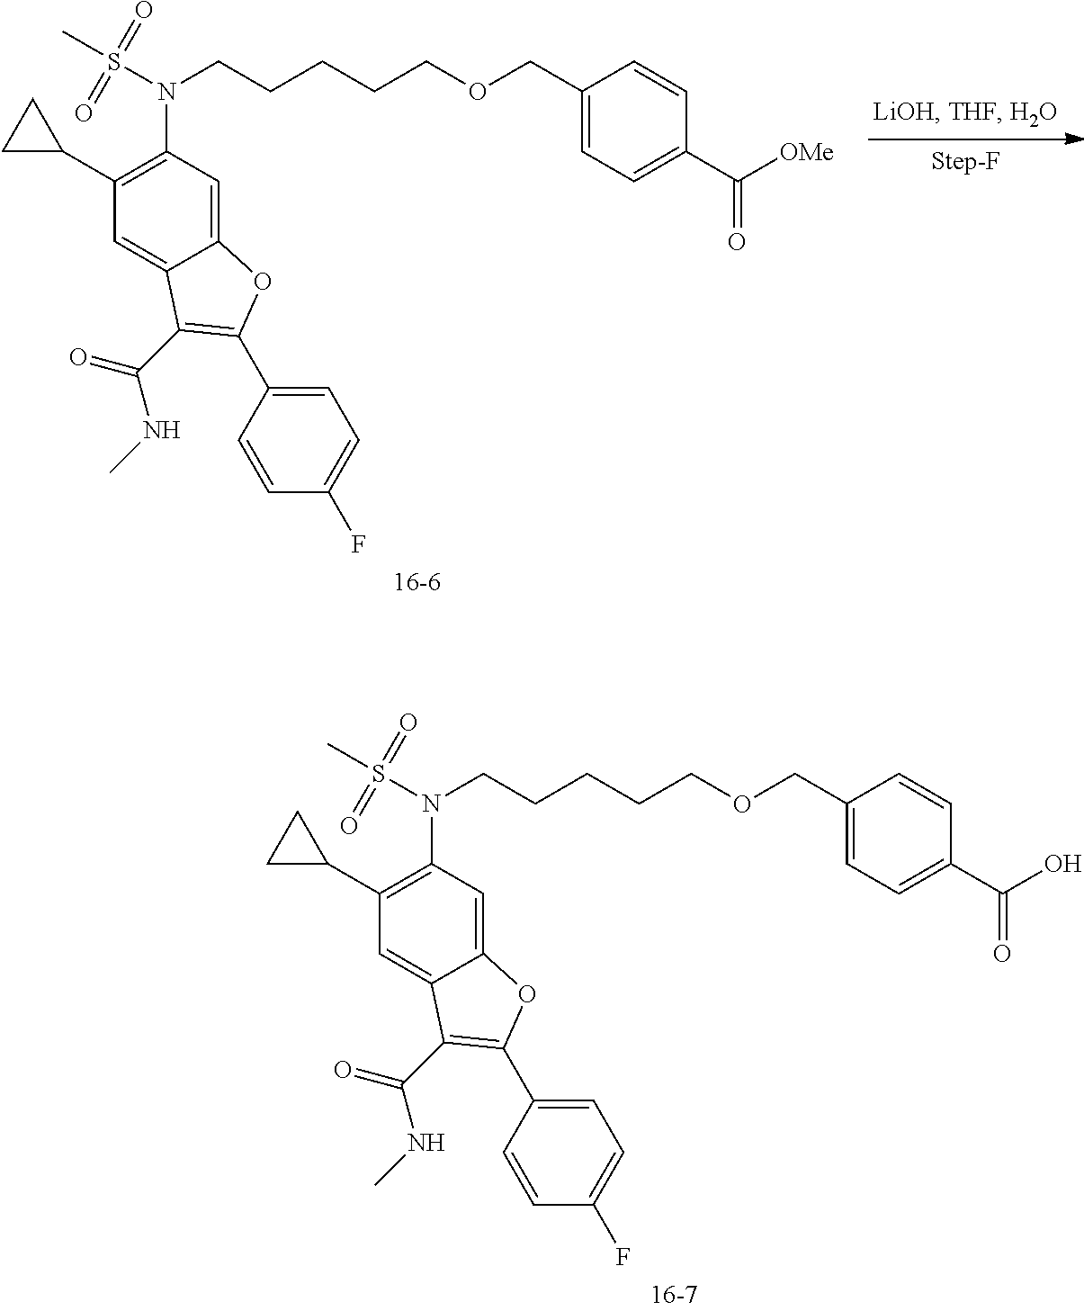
N(CCCCCOCC1=CC=C(C([OMe])=O)C=C1)(S(C)(=O)=O)C1=C(C2CC2)C=C2C(=C1)OC(C1=CC=C(F)C=C1)=C2C(=O)NC.N(CCCCCOCC1=CC=C(C(O)=O)C=C1)(S(C)(=O)=O)C1=C(C2CC2)C=C2C(=C1)OC(C1=CC=C(F)C=C1)=C2C(=O)NC
